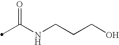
C(NCCCO)(C)=O
